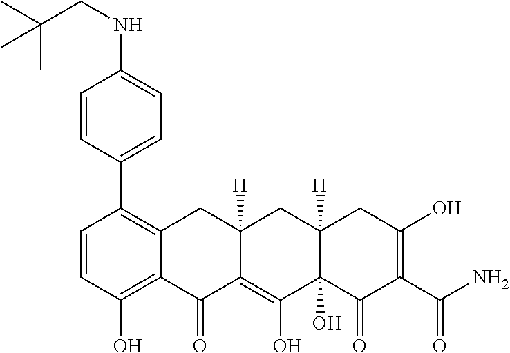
C1=CC(O)=C2C(=C1C1=CC=C(NCC(C)(C)C)C=C1)CC1([H])C(=C(O)C3(O)C([H])(C1)CC(O)=C(C(N)=O)C3=O)C2=O
